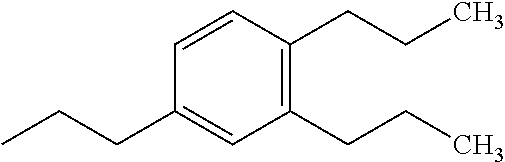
CCCC1=CC(CCC)=C(CCC)C=C1
